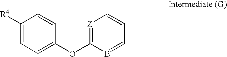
C1([R4])=CC=C(OC2=[Z]C=CC=B2)C=C1
